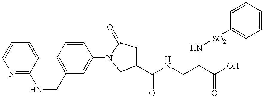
N1=C(NCC2=CC=CC(N3C(=O)CC(C(NCC(C(O)=O)N[SO2]C4=CC=CC=C4)=O)C3)=C2)C=CC=C1
